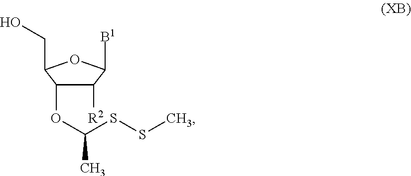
S(C)SC(C)OC1C([R2])C([B1])OC1CO
